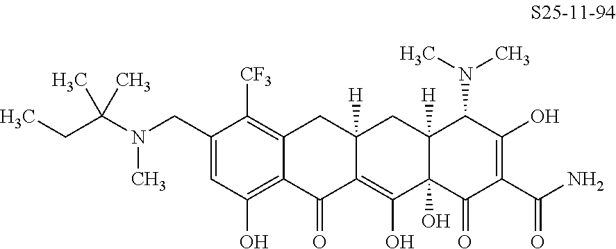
C1(CN(C(CC)(C)C)C)=CC(O)=C2C(=C1[CF3])CC1([H])C(=C(O)C3(O)C([H])(C1)C(N(C)C)C(O)=C(C(N)=O)C3=O)C2=O
